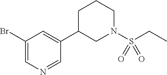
BrC1=CN=CC(C2CN(S(CC)(=O)=O)CCC2)=C1
